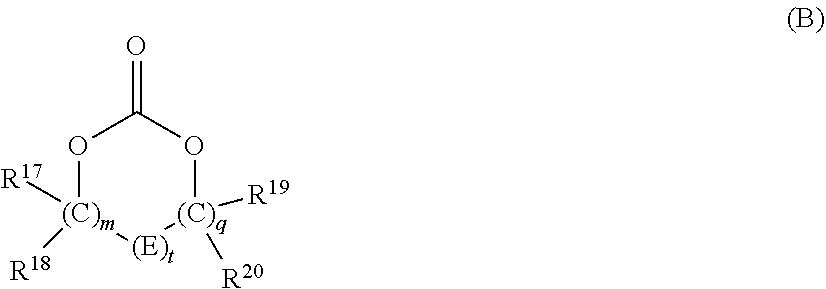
O1[(C)m]([R17])([R18])[(E)t][(C)q]([R19])([R20])OC1=O
